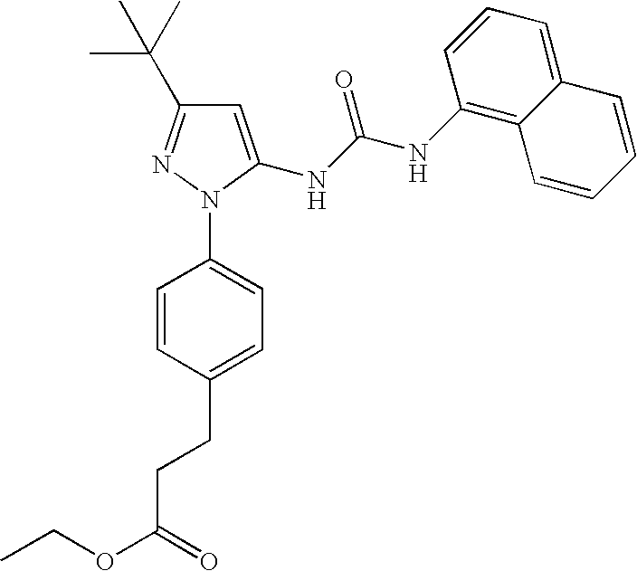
C1=C(NC(NC2=C3C(=CC=C2)C=CC=C3)=O)N(C2=CC=C(CCC(OCC)=O)C=C2)N=C1C(C)(C)C
